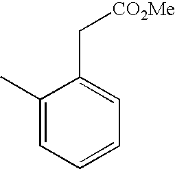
C1(C)=CC=CC=C1C[CO2Me]
